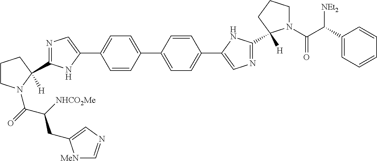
N1=C(C2([H])N(C(C(CC3=CN=C[MeN]3)[NHCO2Me])=O)CCC2)NC(C2=CC=C(C3=CC=C(C4=CN=C(C5([H])N(C(C([NEt2])C6=CC=CC=C6)=O)CCC5)N4)C=C3)C=C2)=C1
